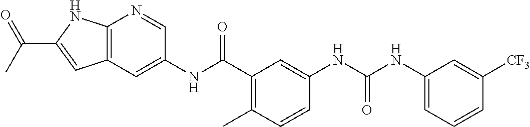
N(C1=CC=CC([CF3])=C1)C(=O)NC1=CC(C(NC2=CC3=C(N=C2)NC(C(C)=O)=C3)=O)=C(C)C=C1
